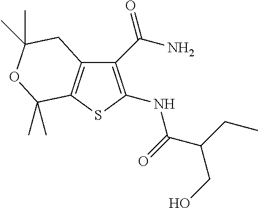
C1(C(N)=O)=C(NC(=O)C(CO)CC)SC2=C1CC(C)(C)OC2(C)C
